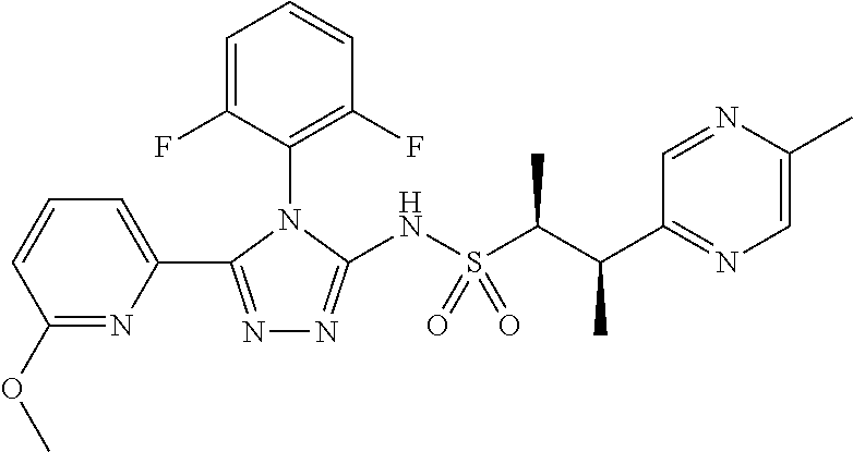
C1(N2C(NS(C(C(C3=NC=C(C)N=C3)C)C)(=O)=O)=NN=C2C2=CC=CC(OC)=N2)=C(F)C=CC=C1F
